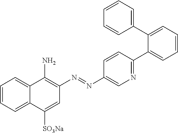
C1=CC=C2C(=C1)C(N)=C(N=NC1=CN=C(C3=CC=CC=C3C3=CC=CC=C3)C=C1)C=C2[SO3Na]
